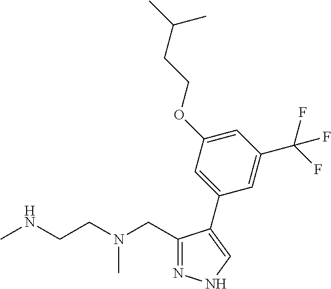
C1(CN(CCNC)C)=NNC=C1C1=CC(OCCC(C)C)=CC(C(F)(F)F)=C1
